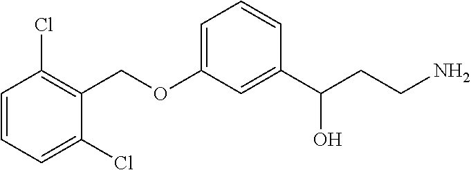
C(OC1=CC=CC(C(CCN)O)=C1)C1=C(Cl)C=CC=C1Cl
